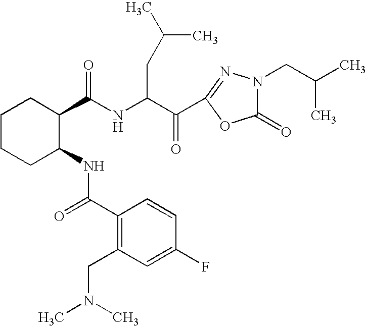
N(C(C(C1=NN(CC(C)C)C(=O)O1)=O)CC(C)C)C(=O)C1CCCCC1NC(=O)C1=C(CN(C)C)C=C(F)C=C1
